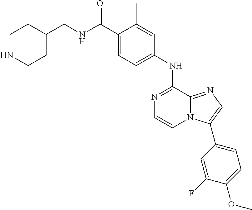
C1(C(NCC2CCNCC2)=O)=CC=C(NC2=NC=CN3C2=NC=C3C2=CC=C(OC)C(F)=C2)C=C1C
